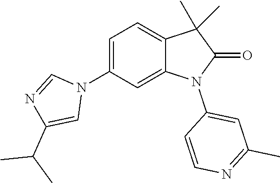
C1=C(N2C=NC(C(C)C)=C2)C=C2C(=C1)C(C)(C)C(=O)N2C1=CC(C)=NC=C1
